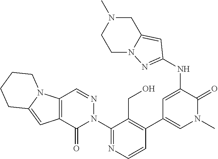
C12=C(C(=O)N(C3=NC=CC(C4=CN(C)C(=O)C(NC5=NN6CCN(C)CC6=C5)=C4)=C3CO)N=C1)C=C1N2CCCC1
